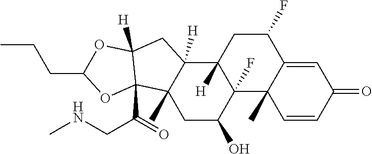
C1(F)CC2([H])C(F)(C3(C)C1=CC(=O)C=C3)C(O)CC1(C)C2([H])CC2([H])C1(C(=O)CNC)OC(CCC)O2
